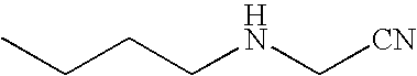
CCCCNC[CN]
